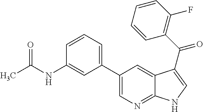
CC(NC1=CC(C2=CN=C3C(=C2)C(C(C2=C(F)C=CC=C2)=O)=CN3)=CC=C1)=O
